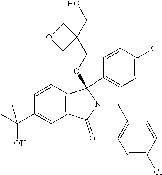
C1=CC2=C(C=C1C(C)(O)C)C(=O)N(CC1=CC=C(Cl)C=C1)C2(OCC1(CO)COC1)C1=CC=C(Cl)C=C1
